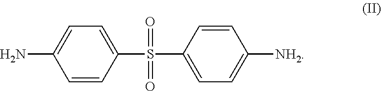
C1=CC(S(C2=CC=C([NH2])C=C2)(=O)=O)=CC=C1N
